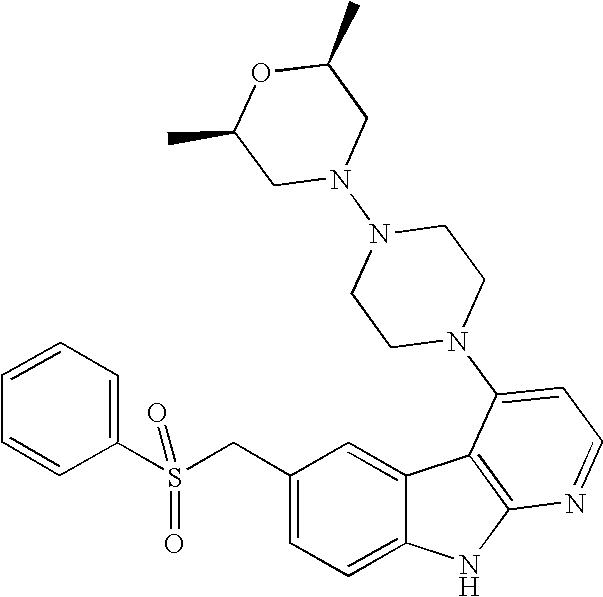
C1(CS(C2=CC=CC=C2)(=O)=O)=CC=C2C(=C1)C1=C(N2)N=CC=C1N1CCN(N2CC(C)OC(C)C2)CC1
